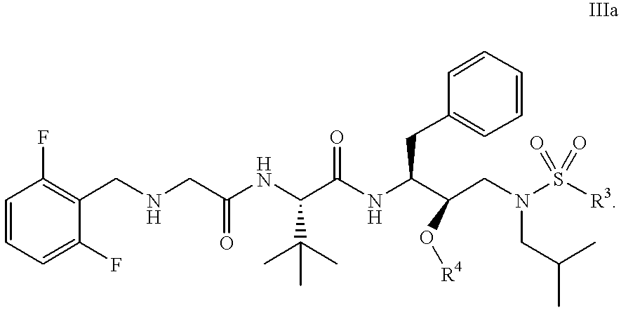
C1=CC=C(F)C(CNCC(NC(C(NC(C(CN(S(=O)(=O)[R3])CC(C)C)O[R4])CC2=CC=CC=C2)=O)C(C)(C)C)=O)=C1F
